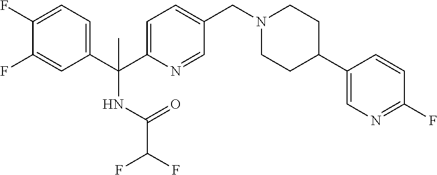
C1(C(C2=CC=C(CN3CCC(C4=CN=C(F)C=C4)CC3)C=N2)(NC(=O)C(F)F)C)=CC=C(F)C(F)=C1
